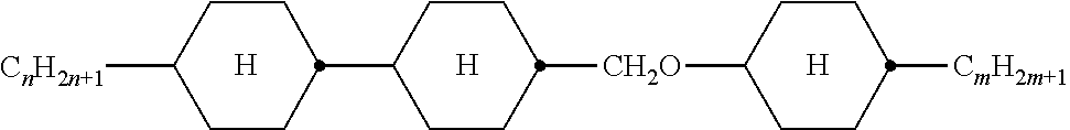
[H].[CnH2n+1]C1CCC(C2CCC([CH2O]C3CCC([CmH2m+1])CC3)CC2)CC1.[H].[H]
